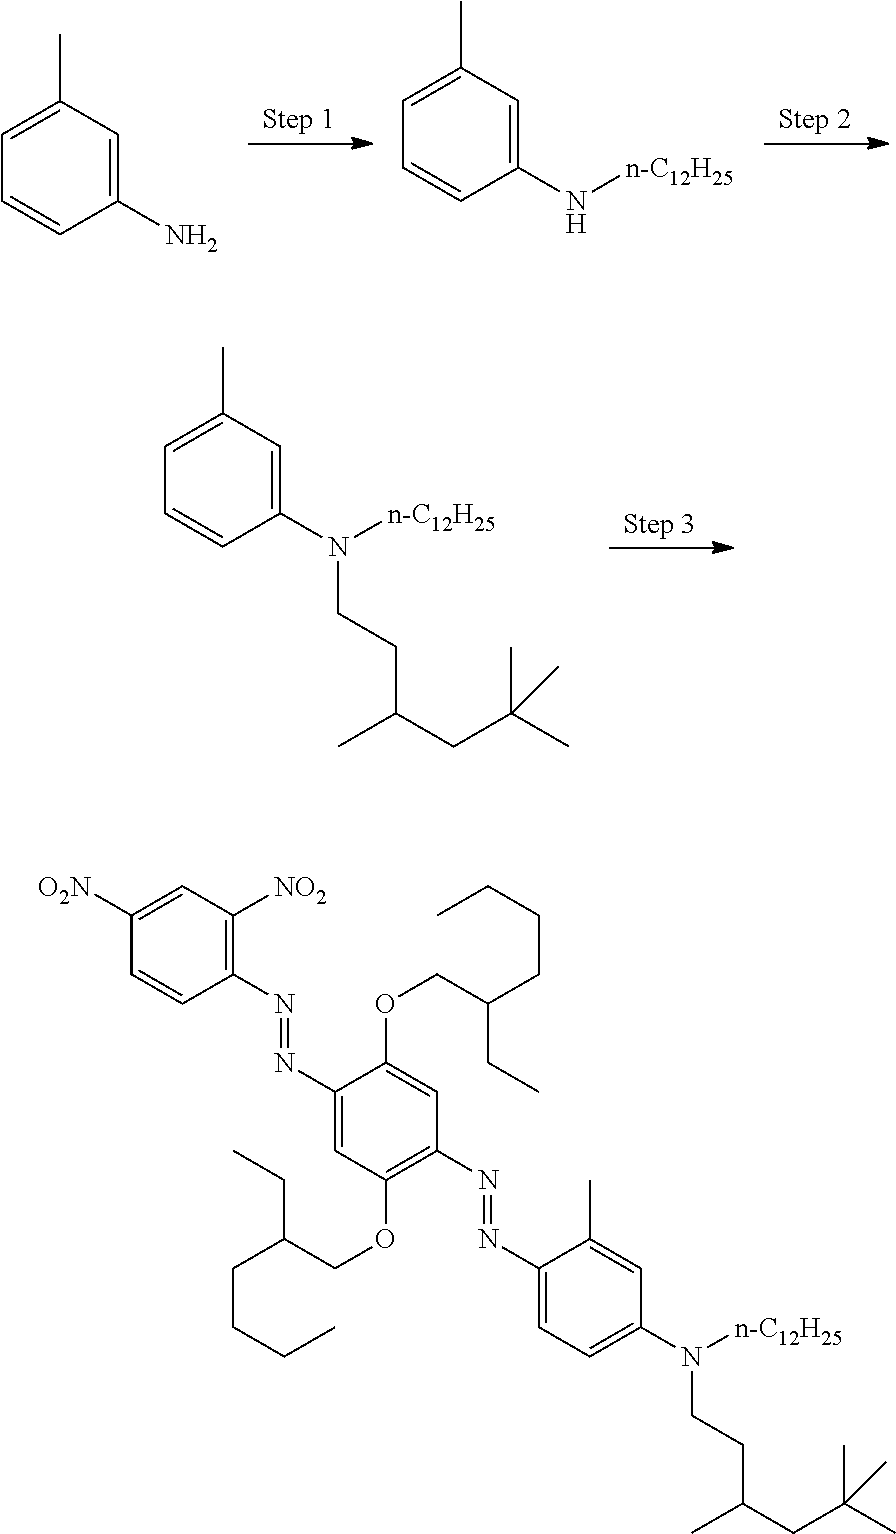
C1(C)=CC=CC(N)=C1.C1(C)=CC=CC(N[n-C12H25])=C1.C1(C)=CC=CC(N([n-C12H25])CCC(CC(C)(C)C)C)=C1.C1(C)=CC(N([n-C12H25])CCC(CC(C)(C)C)C)=CC=C1N=NC1=C(OCC(CC)CCCC)C=C(N=NC2=C([NO2])C=C([O2N])C=C2)C(OCC(CC)CCCC)=C1
